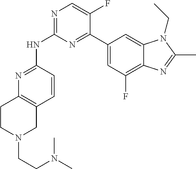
N1=C(NC2=NC=C(F)C(C3=CC(F)=C4C(=C3)N(CC)C(C)=N4)=N2)C=CC2=C1CCN(CCN(C)C)C2
